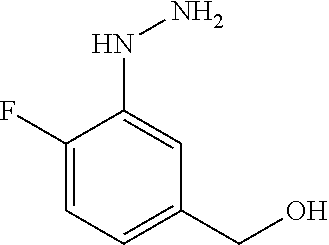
C1(F)=CC=C(CO)C=C1NN
